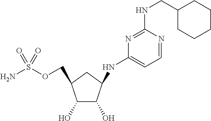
C1(O)C(COS(N)(=O)=O)CC(NC2=CC=NC(NCC3CCCCC3)=N2)C1O
